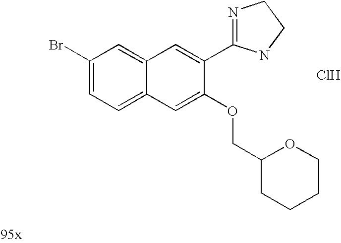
C1=C(C2=NCCN2)C(OCC2CCCCO2)=CC2=CC=C(Br)C=C12.Cl
